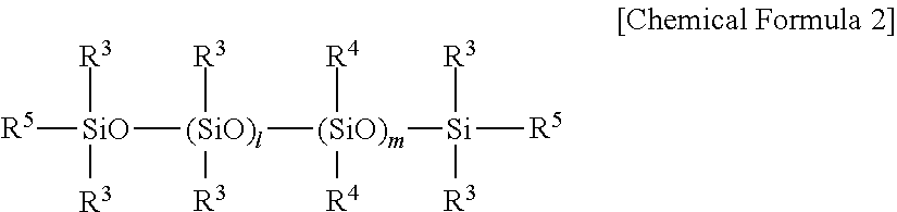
[R5][SiO]([(SiO)l]([R3])([R3])[(SiO)m]([R4])([R4])[Si]([R3])([R3])[R5])([R3])[R3]
